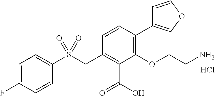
C1=C(F)C=CC(S(CC2=C(C(O)=O)C(OCCN)=C(C3=COC=C3)C=C2)(=O)=O)=C1.Cl
